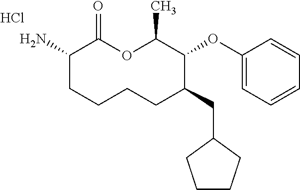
C1(N)CCCCC(CC2CCCC2)C(OC2=CC=CC=C2)C(C)OC1=O.Cl
